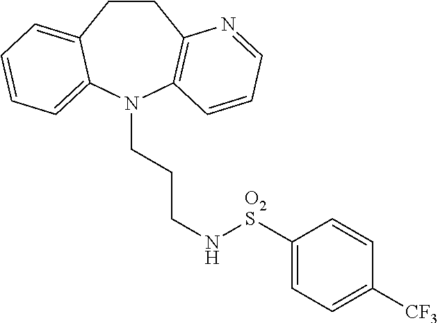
C1CC2=CC=CC=C2N(CCCN[O2S]C2=CC=C([CF3])C=C2)C2=C1N=CC=C2
